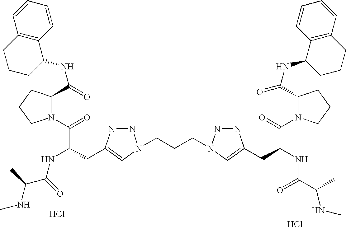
N1(C(=O)C(CC2=CN(CCCN3N=NC(CC(NC(C(NC)C)=O)C(=O)N4C(C(NC5CCCC6=C5C=CC=C6)=O)CCC4)=C3)N=N2)NC(C(C)NC)=O)C(C(NC2C3=C(CCC2)C=CC=C3)=O)CCC1.Cl.Cl
